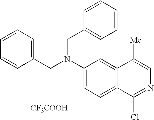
C1(CN(C2=CC=C3C(=C2)C([Me])=CN=C3Cl)CC2=CC=CC=C2)=CC=CC=C1.[CF3COOH]
